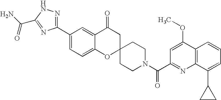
C12=CC=C(C3=NNC(C(N)=O)=N3)C=C1C(=O)CC1(O2)CCN(C(C2=NC3=C(C(OC)=C2)C=CC=C3C2CC2)=O)CC1
